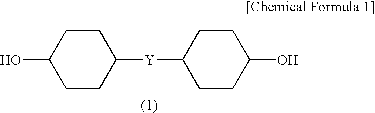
C1([Y]C2CCC(O)CC2)CCC(O)CC1
